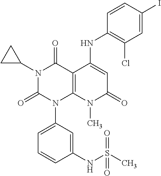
N1(C2CC2)C(=O)N(C2=CC=CC(NS(C)(=O)=O)=C2)C2=C(C1=O)C(NC1=C(Cl)C=C(I)C=C1)=CC(=O)N2C
